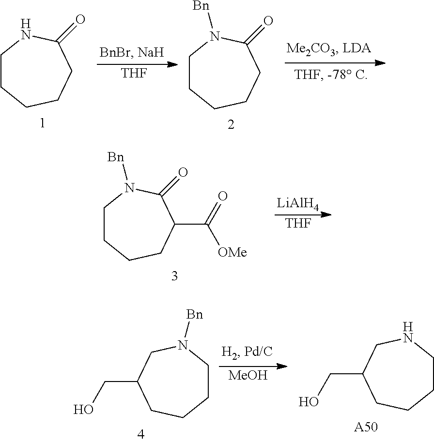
C1CCCCC(=O)N1.[THF].C1CCCCC(=O)N1[Bn].C1CCCC(C(=O)[OMe])C(=O)N1[Bn].[LiAlH4].[THF].C1CN([Bn])CC(CO)CC1.C1CNCC(CO)CC1.[A50].[MeOH]
